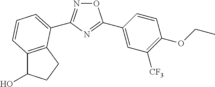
O1N=C(C2=CC=CC3=C2CCC3O)N=C1C1=CC([CF3])=C(OCC)C=C1
